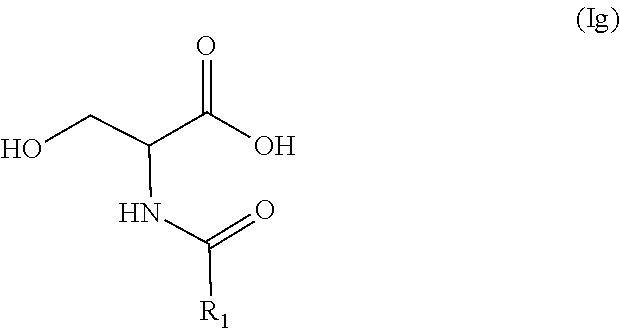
OCC(C(O)=O)NC([R1])=O
